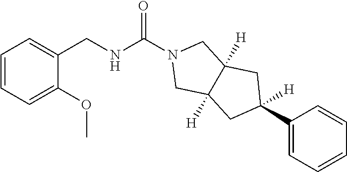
C1=CC=C(OC)C(CNC(N2CC3([H])C([H])(C2)CC(C2=CC=CC=C2)([H])C3)=O)=C1
